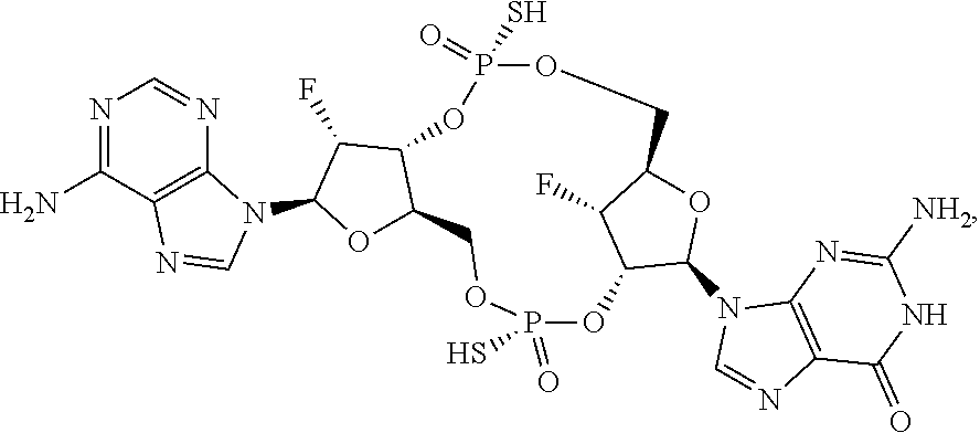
N1=C(N)C2=C(N=C1)N(C1OC3C(C1F)OP(S)(=O)OCC1OC(N4C=NC5=C4N=C([NH2])NC5=O)C(OP(=O)(S)OC3)C1F)C=N2
